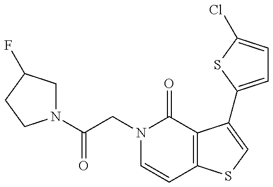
N1(C(CN2C=CC3=C(C2=O)C(C2=CC=C(Cl)S2)=CS3)=O)CC(F)CC1
